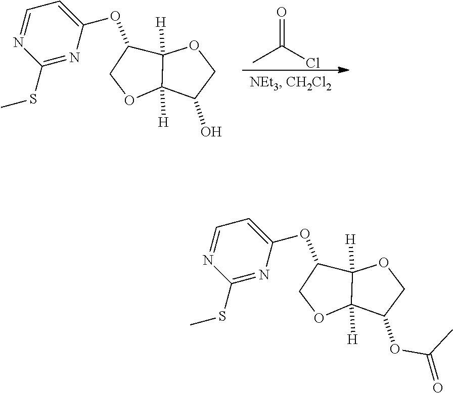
O=C(Cl)C.C12([H])C([H])(OCC1OC1=CC=NC(SC)=N1)C(O)CO2.C(=O)(C)OC1C2([H])C([H])(C(OC3=CC=NC(SC)=N3)CO2)OC1
